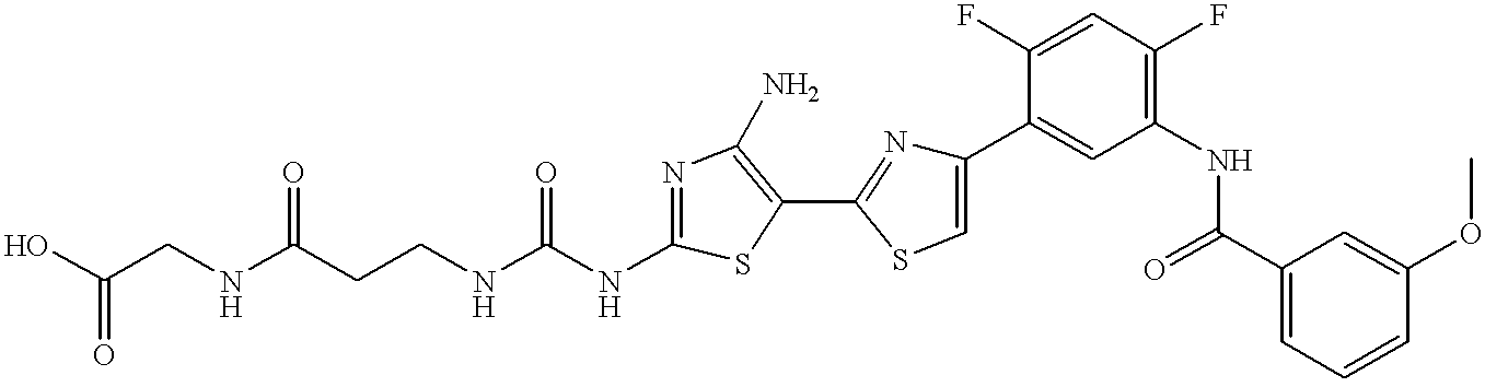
C(CNC(NC1=NC(N)=C(C2=NC(C3=CC(NC(C4=CC=CC(OC)=C4)=O)=C(F)C=C3F)=CS2)S1)=O)C(NCC(O)=O)=O
